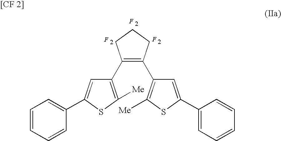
C1(C2=C([Me])SC(C3=CC=CC=C3)=C2)=C(C2=C([Me])SC(C3=CC=CC=C3)=C2)CCC1.F.F.F
